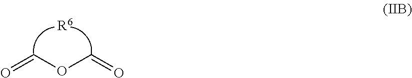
O=COC=O.[R6]
